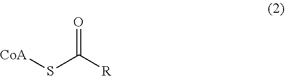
[CoA]SC([R])=O
